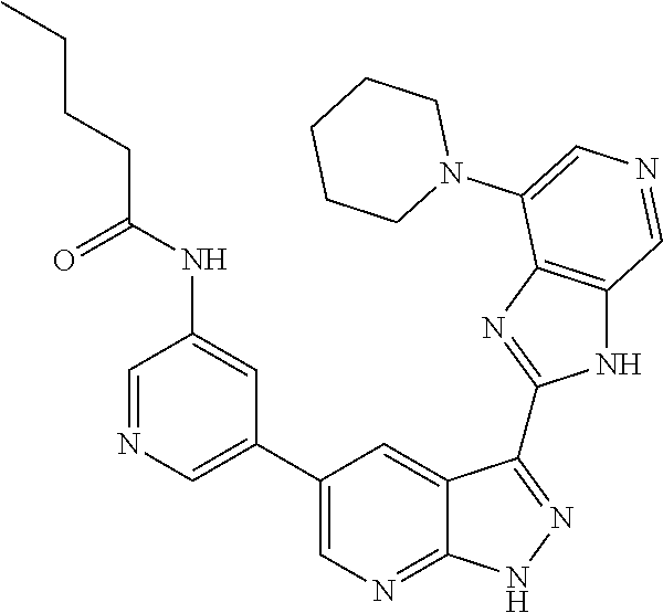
C1=NC=C(C2=CN=C3C(=C2)C(C2=NC4=C(N2)C=NC=C4N2CCCCC2)=NN3)C=C1NC(=O)CCCC
